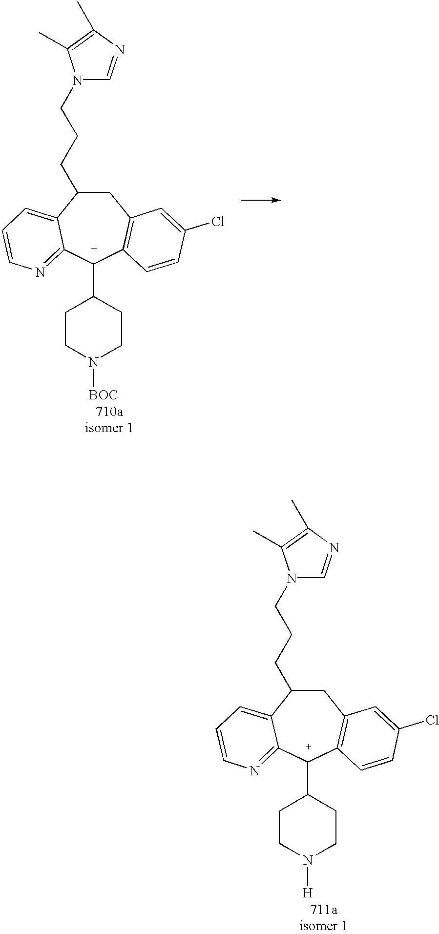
C1C(CCCN2C=NC(C)=C2C)C2=CC=CN=C2[C+](C2CCN([BOC])CC2)C2=C1C=C(Cl)C=C2.C1C(CCCN2C=NC(C)=C2C)C2=CC=CN=C2[C+](C2CCN([H])CC2)C2=C1C=C(Cl)C=C2
